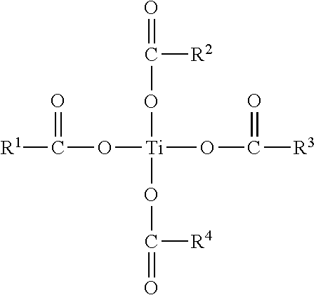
O([Ti](OC(=O)[R3])(OC([R2])=O)OC([R4])=O)C([R1])=O
